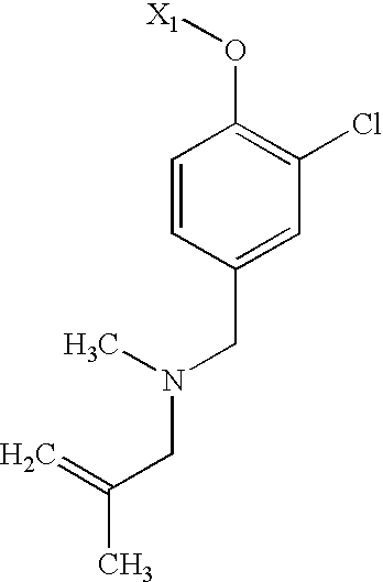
C1=CC(CN(CC(C)=C)C)=CC(Cl)=C1O[X1]
